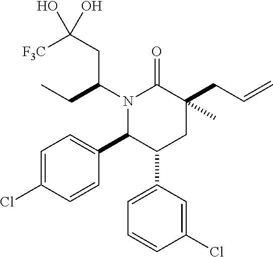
N1(C(CC([F3C])(O)O)CC)C(C2=CC=C(Cl)C=C2)C(C2=CC=CC(Cl)=C2)CC(CC=C)(C)C1=O
